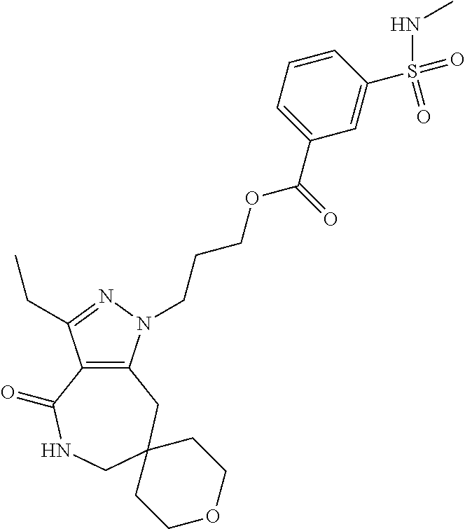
C12=C(N(CCCOC(C3=CC=CC(S(=O)(NC)=O)=C3)=O)N=C1CC)CC1(CNC2=O)CCOCC1
